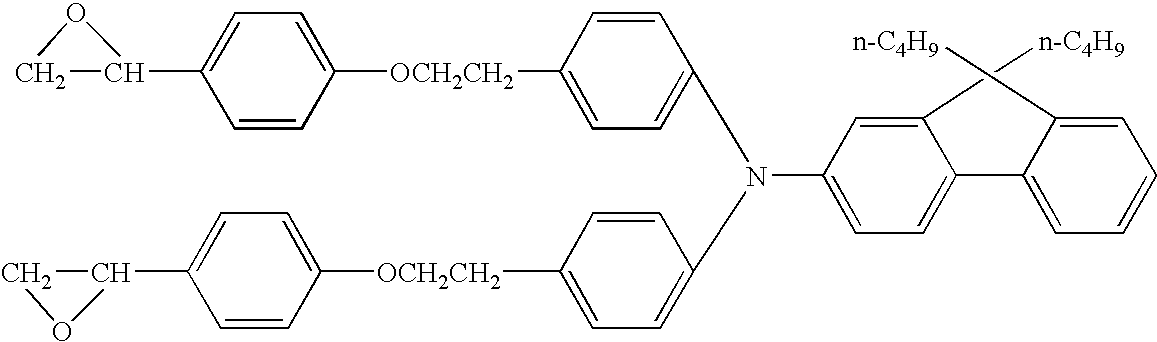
C1C(C2=CC=C([OCH2CH2]C3=CC=C(N(C4=CC=C([OCH2CH2]C5=CC=C(C6CO6)C=C5)C=C4)C4=CC=C(C5=CC=CC=C5[n-C4H9])C([n-C4H9])=C4)C=C3)C=C2)O1
